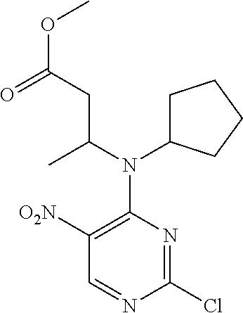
C1=NC(Cl)=NC(N(C2CCCC2)C(C)CC(OC)=O)=C1[O2N]
